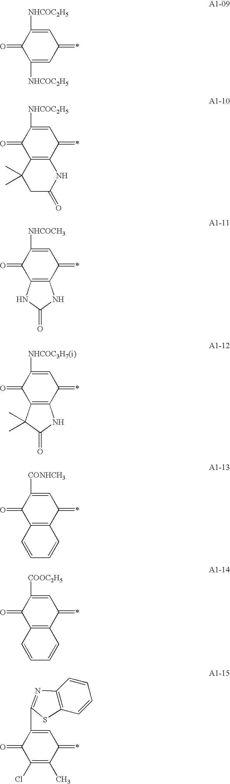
C1=C([NHCOC2H5])C(=O)C([NHCOC2H5])=CC1=C.C1=C([NHCOC2H5])C(=O)C2=C(C1=C)NC(=O)CC2(C)C.C1=C([NHCOCH3])C(=O)C2=C(C1=C)NC(=O)N2.C1=C([NHCOC3H7(i)])C(=O)C2=C(C1=C)NC(=O)C2(C)C.C1=C([CONHCH3])C(=O)C2=C(C1=C)C=CC=C2.C1=C([COOC2H5])C(=O)C2=C(C1=C)C=CC=C2.C1=C(C2=NC3=C(C=CC=C3)S2)C(=O)C(Cl)=C(C)C1=C
